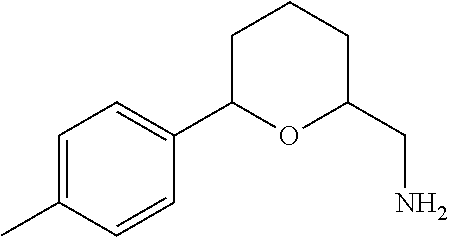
C1=C(C)C=CC(C2OC(CN)CCC2)=C1
